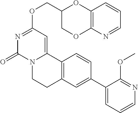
N1=CC=CC2=C1OCC(COC1=NC(=O)N3C(=C1)C1=C(CC3)C=C(C3=CC=CN=C3OC)C=C1)O2
